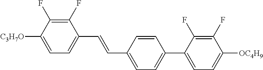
C1(F)=C(F)C([C3H7O])=CC=C1C=CC1=CC=C(C2=CC=C([OC4H9])C(F)=C2F)C=C1
